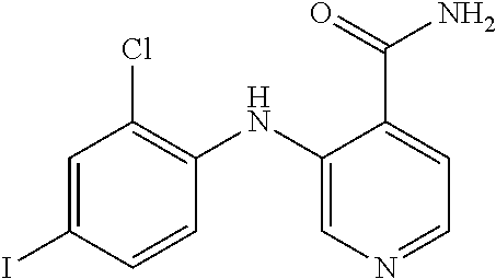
C1=C(I)C=CC(NC2=CN=CC=C2C(N)=O)=C1Cl
